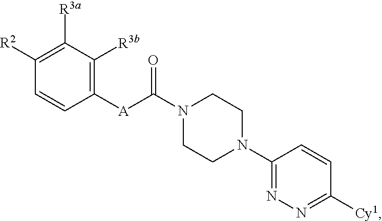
N1(C([A]C2=C([R3b])C([R3a])=C([R2])C=C2)=O)CCN(C2=NN=C([Cy1])C=C2)CC1
